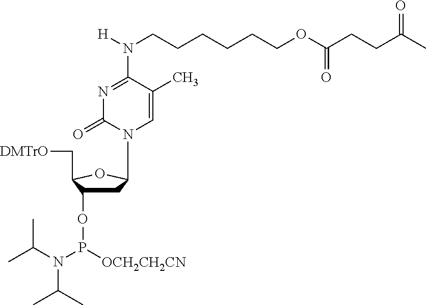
C1C(OP(N(C(C)C)C(C)C)[OCH2CH2CN])C(C[DMTrO])OC1N1C(=O)N=C(N([H])CCCCCCOC(CCC(C)=O)=O)C(C)=C1
